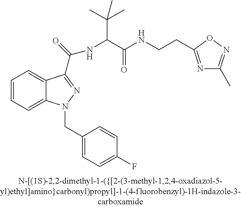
C1=CC=C2C(=C1)C(C(=O)NC(C(C)(C)C)C(NCCC1=NC(C)=NO1)=O)=NN2CC1=CC=C(F)C=C1
